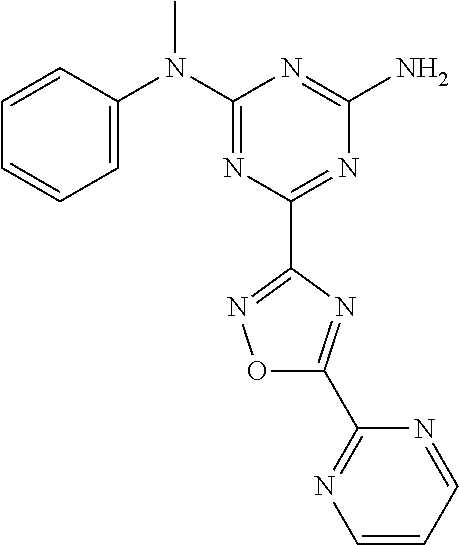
C1=CC(N(C2=NC(C3=NOC(C4=NC=CC=N4)=N3)=NC(N)=N2)C)=CC=C1
